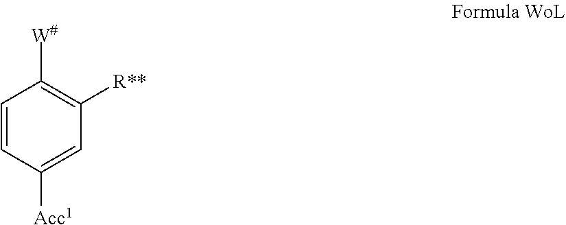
[Acc1]C1=CC([R**])=C([W#])C=C1
